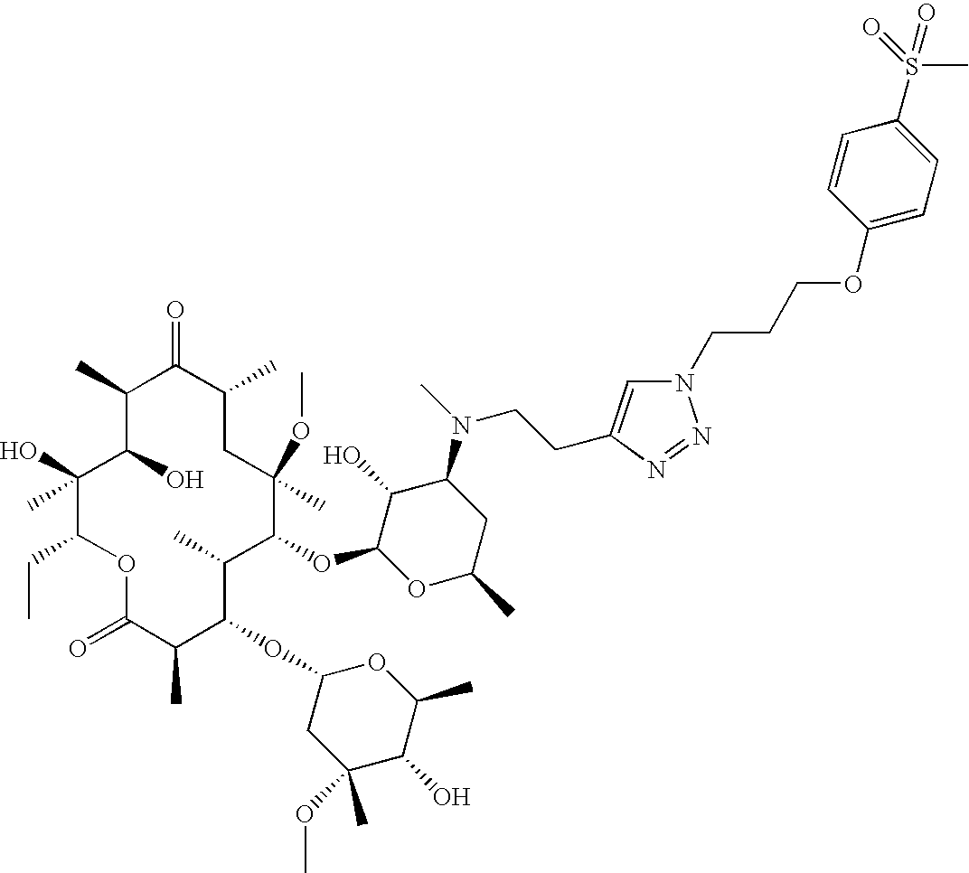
O1C(=O)C(C)C(OC2CC(OC)(C)C(O)C(C)O2)C(C)C(OC2OC(C)CC(N(CCC3=CN(CCCOC4=CC=C(S(C)(=O)=O)C=C4)N=N3)C)C2O)C(OC)(C)CC(C)C(=O)C(C)C(O)C(O)(C)C1CC
